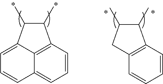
C12=CC=CC3=C1C(=CC=C2)C(C)C3C.C12=C(CC(C)C1C)C=CC=C2
